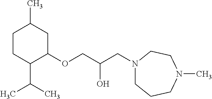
C1CC(C(C)C)C(OCC(O)CN2CCCN(C)CC2)CC1C
